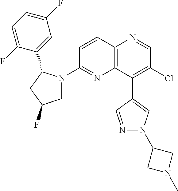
C12=C(C(C3=CN(C4CN(C)C4)N=C3)=C(Cl)C=N1)N=C(N1CC(F)CC1C1=CC(F)=CC=C1F)C=C2
